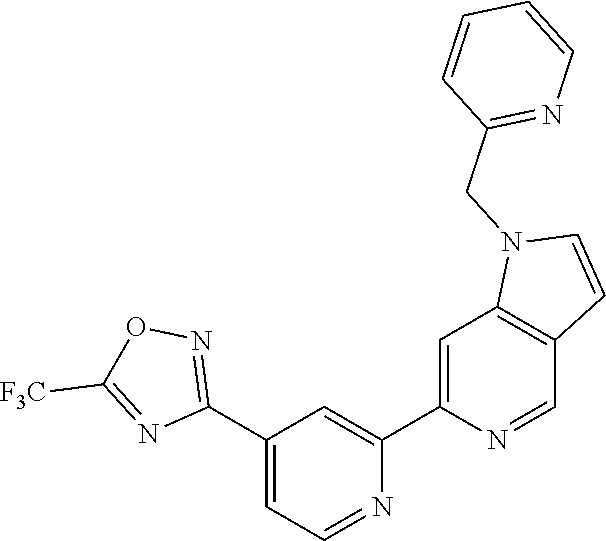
N1=CC=C(C2=NOC([F3C])=N2)C=C1C1=CC2=C(C=N1)C=CN2CC1=NC=CC=C1
